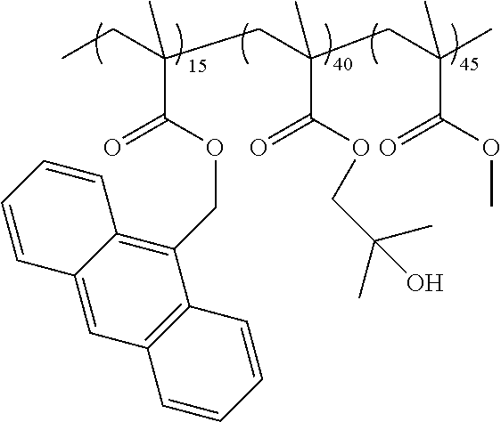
CCC(CC(CC(C)(C(=O)OC)C)(C(=O)OCC(C)(C)O)C)(C)C(OCC1=C2C(=CC3=C1C=CC=C3)C=CC=C2)=O
